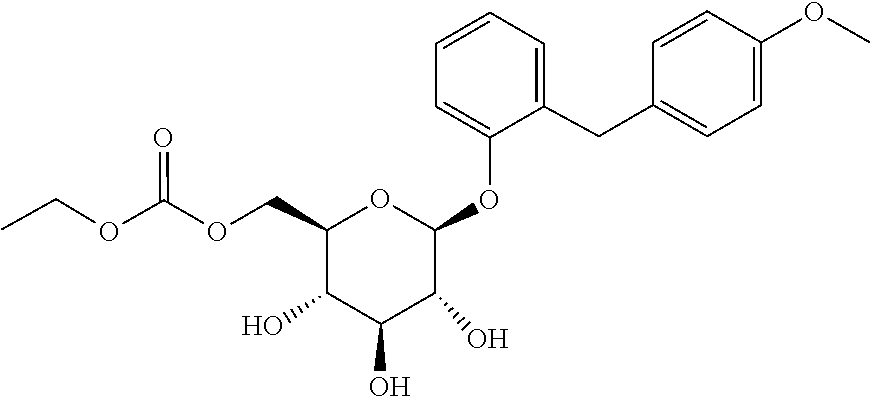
C1(O)C(O)C(O)C(OC2=CC=CC=C2CC2=CC=C(OC)C=C2)OC1COC(OCC)=O
